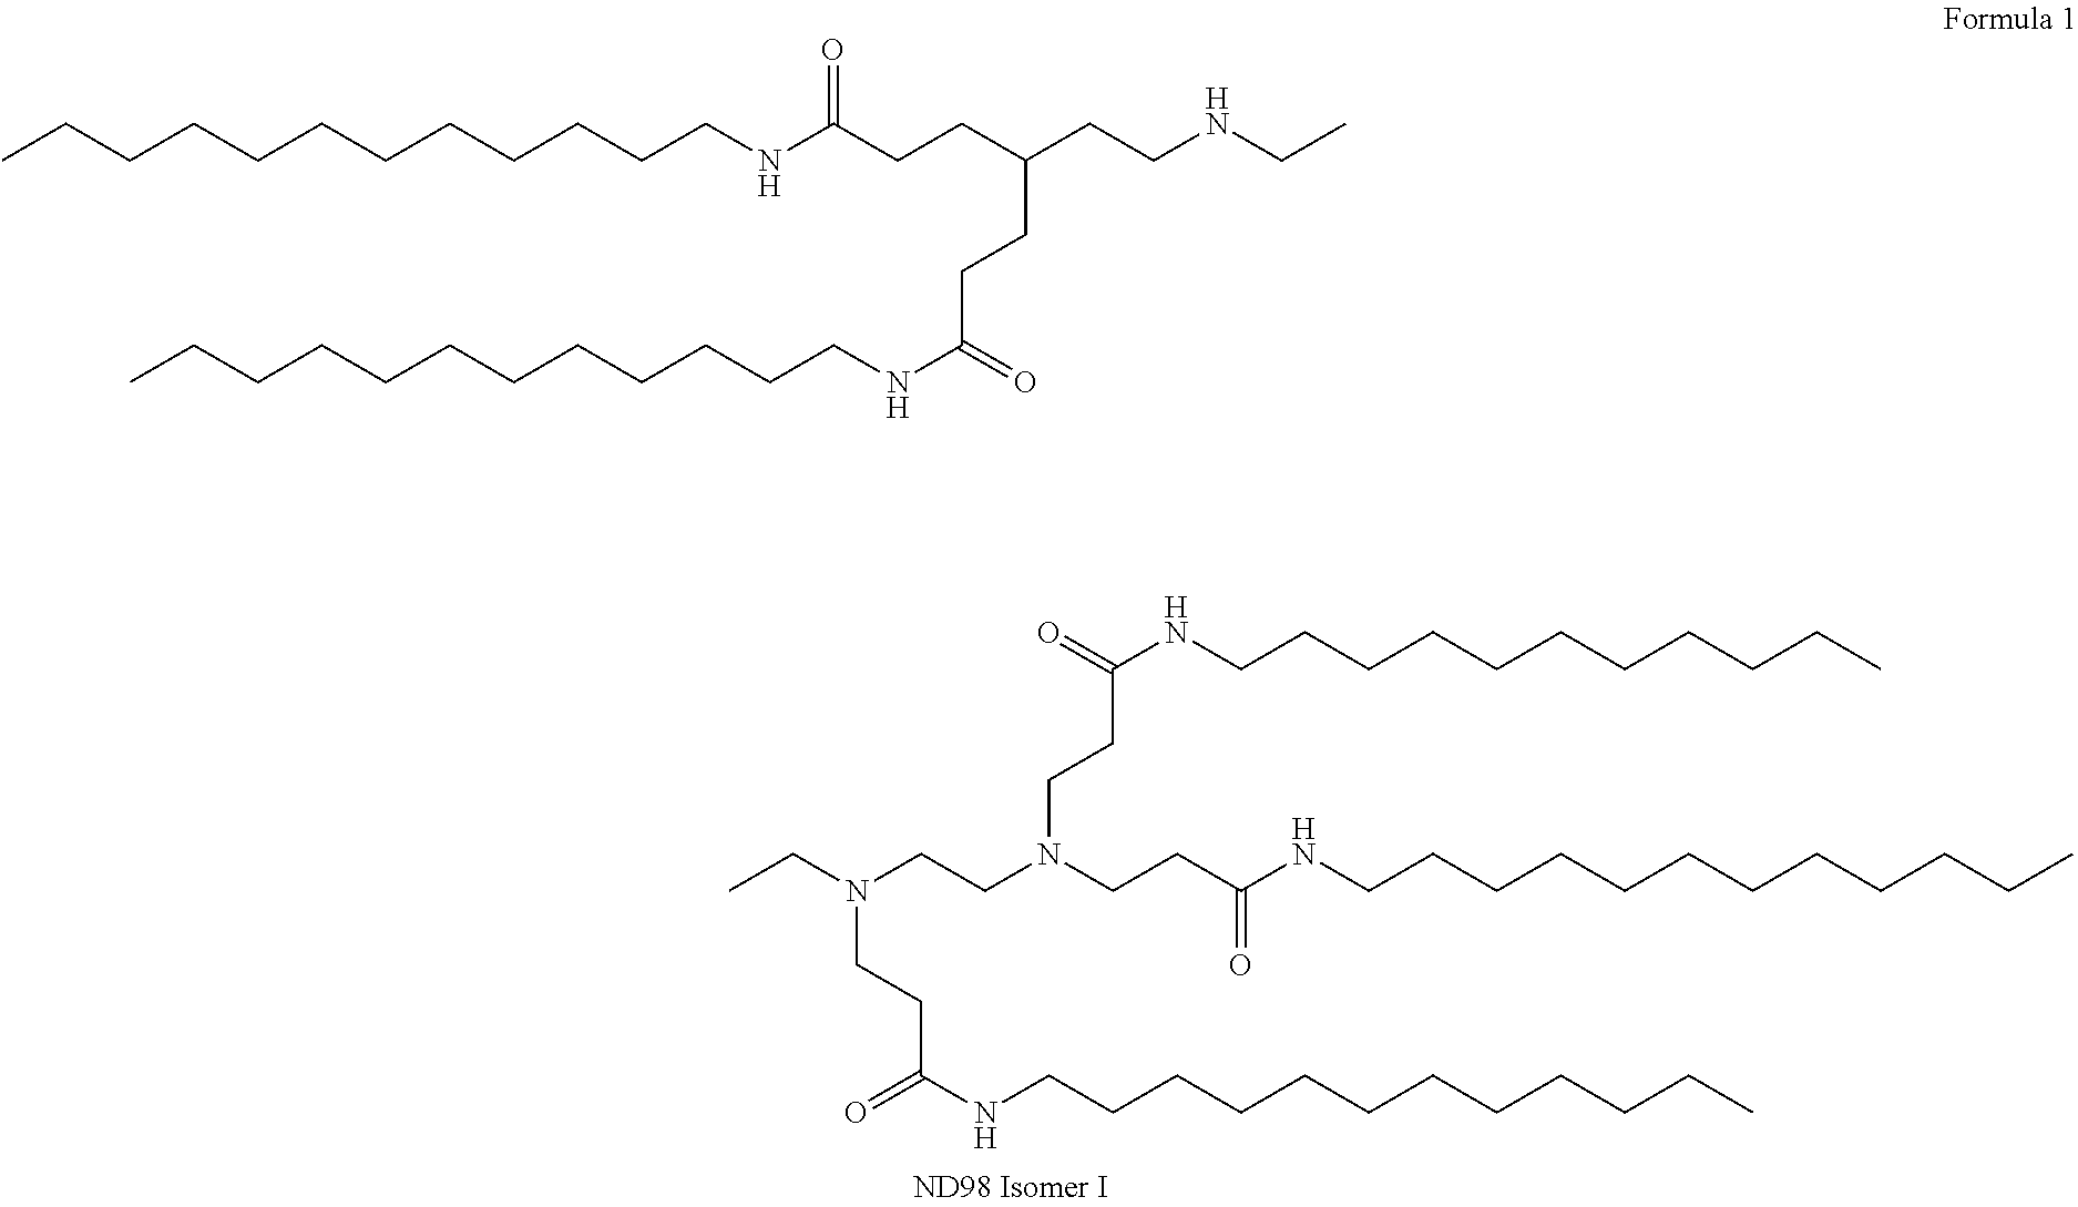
N(CCC(NCCCCCCCCCCCC)=O)(CCN(CCC(NCCCCCCCCCCCC)=O)CCC(NCCCCCCCCCCC)=O)CC.CCCCCCCCCCCCNC(CCC(CCC(NCCCCCCCCCCCC)=O)CCNCC)=O
